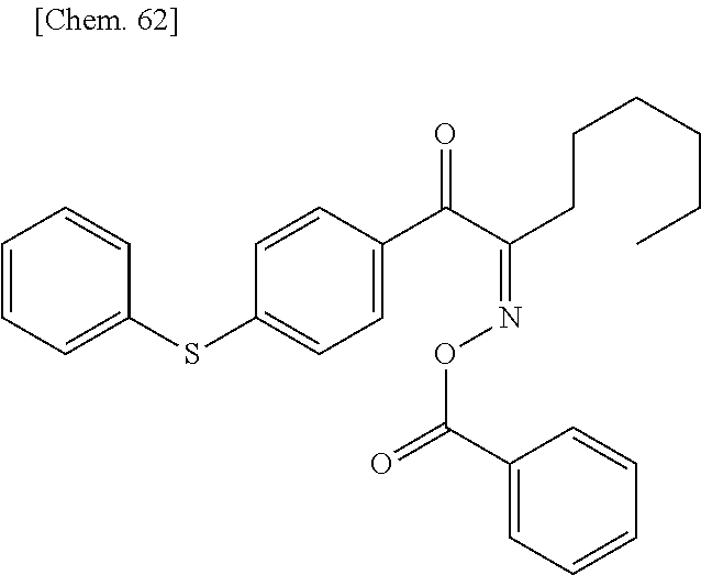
C1=C(SC2=CC=C(C(C(=NOC(=O)C3=CC=CC=C3)CCCCCC)=O)C=C2)C=CC=C1
